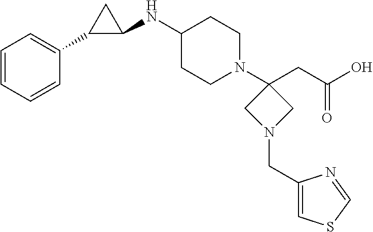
C1=CC=CC(C2C(NC3CCN(C4(CC(O)=O)CN(CC5=CSC=N5)C4)CC3)C2)=C1
